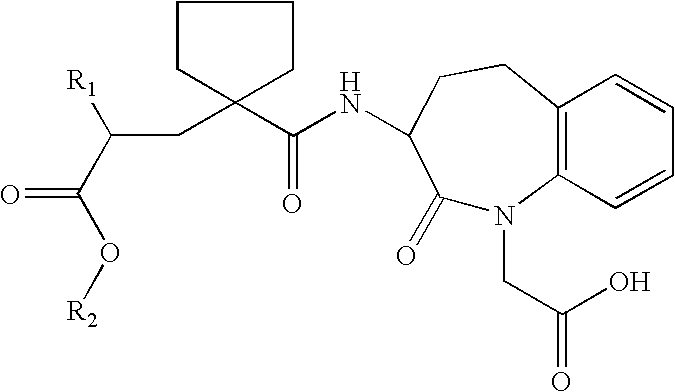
O(C(C(CC1(C(NC2C(=O)N(CC(O)=O)C3=C(CC2)C=CC=C3)=O)CCCC1)[R1])=O)[R2]
